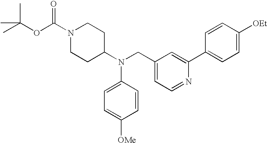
C1=C(N(C2CCN(C(OC(C)(C)C)=O)CC2)CC2=CC=NC(C3=CC=C([OEt])C=C3)=C2)C=CC([OMe])=C1
